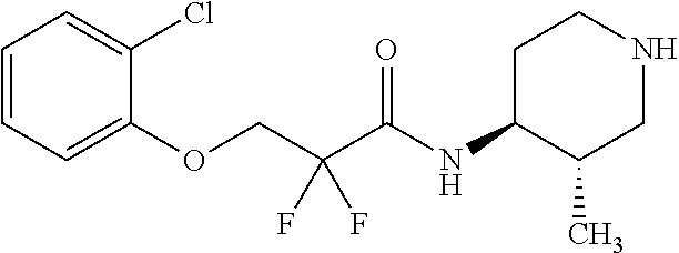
C1=CC=C(OCC(C(NC2C(C)CNCC2)=O)(F)F)C(Cl)=C1
